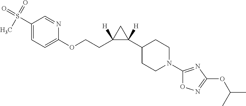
C1(S(=O)(=O)C)=CC=C(OCCC2([H])C([H])(C3CCN(C4=NC(OC(C)C)=NO4)CC3)C2)N=C1
